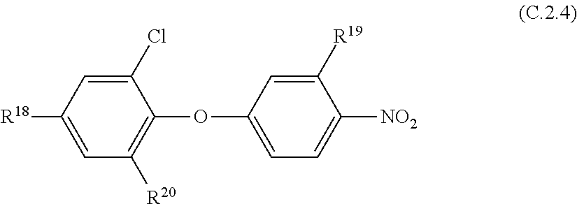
C1(Cl)=CC([R18])=CC([R20])=C1OC1=CC=C([NO2])C([R19])=C1
